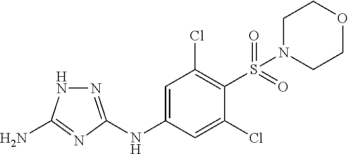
N1=C(NC2=CC(Cl)=C(S(N3CCOCC3)(=O)=O)C(Cl)=C2)N=C(N)N1
